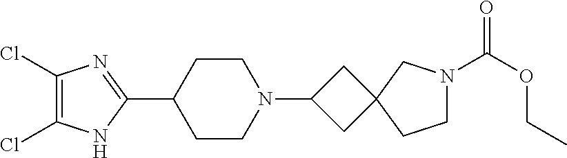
C1(Cl)=C(Cl)NC(C2CCN(C3CC4(C3)CCN(C(OCC)=O)C4)CC2)=N1
